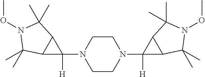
C1CN(C2([H])C3C2C(C)(C)N(OC)C3(C)C)CCN1C1([H])C2C1C(C)(C)N(OC)C2(C)C
